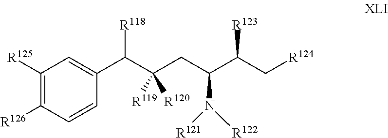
C1([R125])=C([R126])C=CC(C(C(CC(C(C[R124])[R123])N([R122])[R121])([R120])[R119])[R118])=C1
